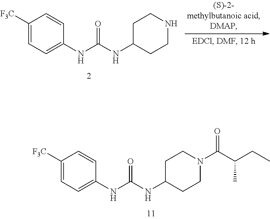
C1([F3C])=CC=C(NC(NC2CCN(C(C(CC)C)=O)CC2)=O)C=C1.C1([F3C])=CC=C(NC(NC2CCNCC2)=O)C=C1
